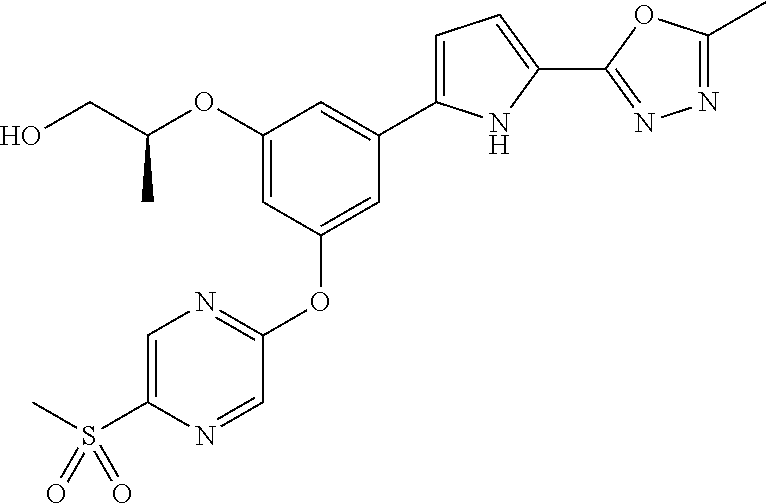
C1=C(S(C)(=O)=O)N=CC(OC2=CC(C3=CC=C(C4=NN=C(C)O4)N3)=CC(OC(CO)C)=C2)=N1
